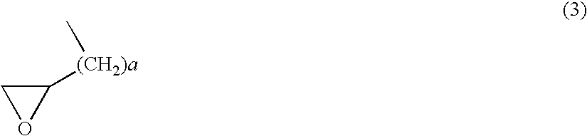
O1C([(CH2)a]C)C1
